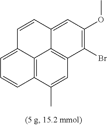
C12=C3C(C)=CC4=C1C(=CC(OC)=C4Br)C=CC2=CC=C3
